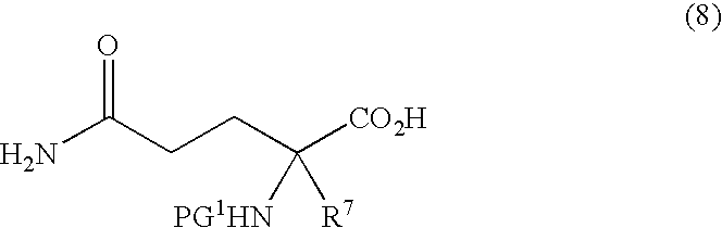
NC(CCC([CO2H])([PG1HN])[R7])=O
